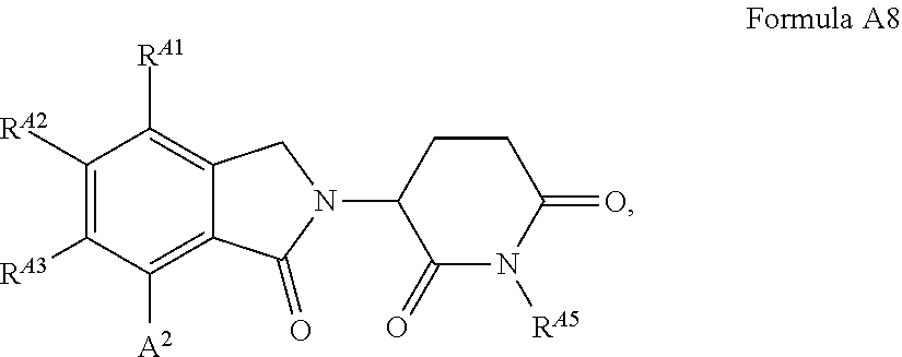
C1([RA2])=C([RA3])C([A2])=C2C(=C1[RA1])CN(C1C(=O)N([RA5])C(=O)CC1)C2=O
